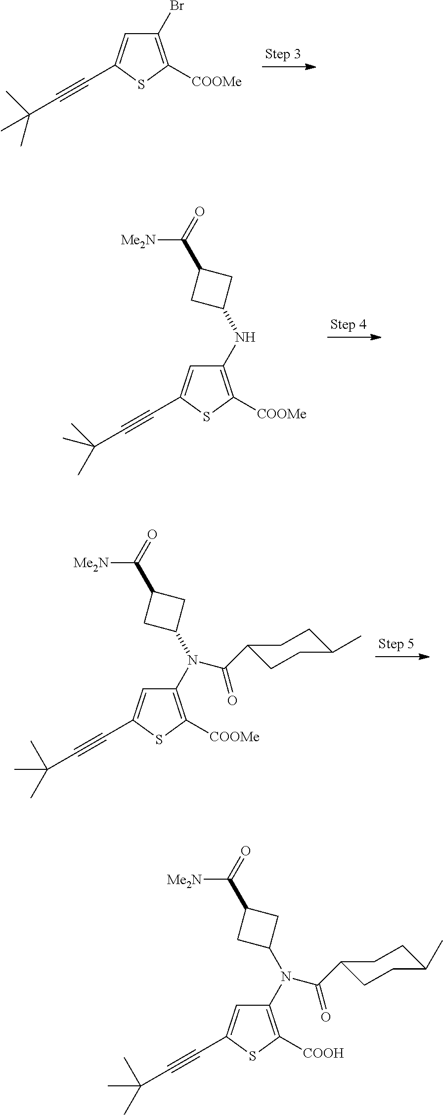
S1C([COOMe])=C(Br)C=C1C#CC(C)(C)C.S1C([COOMe])=C(NC2CC(C(=O)[Me2N])C2)C=C1C#CC(C)(C)C.S1C([COOMe])=C(N(C2CC(C(=O)[Me2N])C2)C(C2CCC(C)CC2)=O)C=C1C#CC(C)(C)C.S1C([COOH])=C(N(C2CC(C(=O)[Me2N])C2)C(C2CCC(C)CC2)=O)C=C1C#CC(C)(C)C
